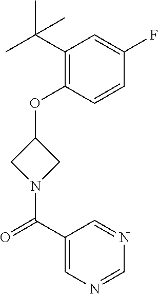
C1(C(C)(C)C)=C(OC2CN(C(C3=CN=CN=C3)=O)C2)C=CC(F)=C1
